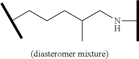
C(CCCC(CNC(C)C)C)(C)C
